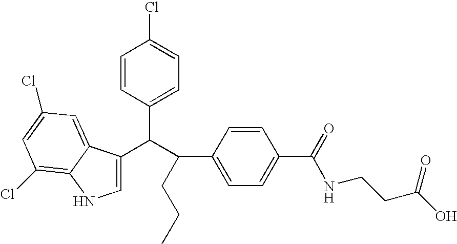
C1=C(C(C(C2=CC=C(C(=O)NCCC(O)=O)C=C2)CCC)C2=CC=C(Cl)C=C2)C2=CC(Cl)=CC(Cl)=C2N1
